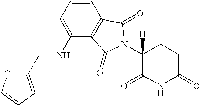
C1(=O)CCC(N2C(=O)C3=C(C=CC=C3NCC3=CC=CO3)C2=O)([H])C(=O)N1
